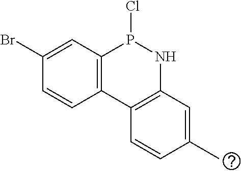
C12=C(C=C(Br)C=C1)P(Cl)NC1=C2C=CC(C)=C1
